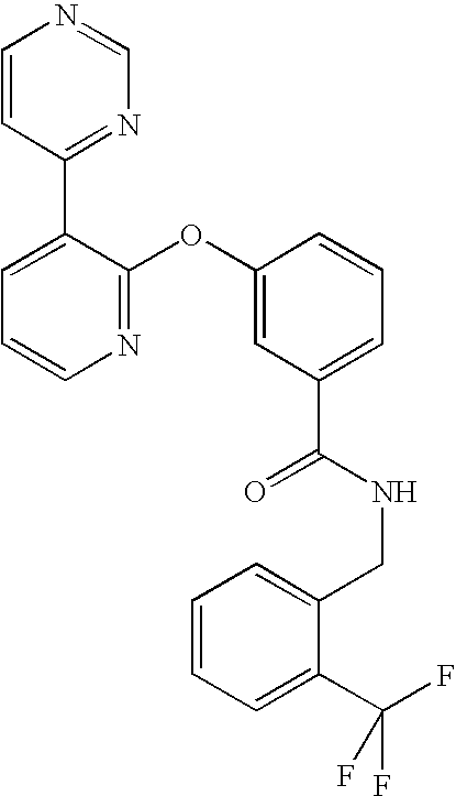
N1=C(OC2=CC(C(NCC3=CC=CC=C3C(F)(F)F)=O)=CC=C2)C(C2=NC=NC=C2)=CC=C1
